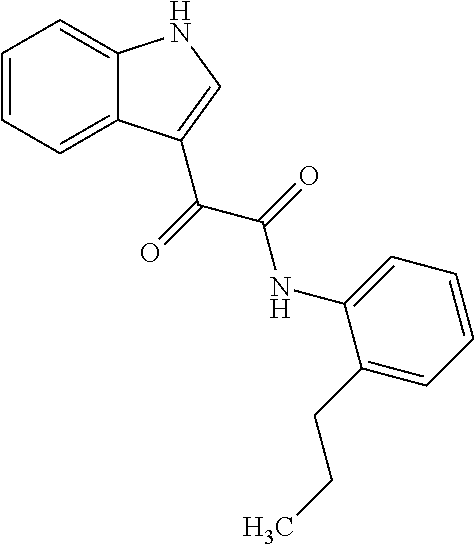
C1=CC=C2C(=C1)NC=C2C(C(NC1=CC=CC=C1CCC)=O)=O
